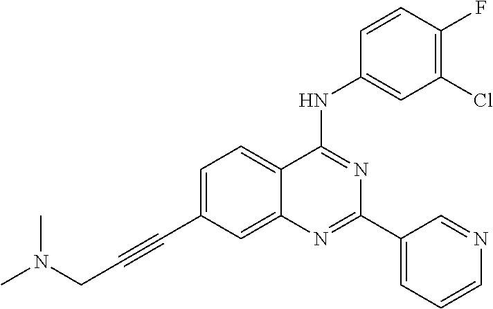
C1=C(C#CCN(C)C)C=C2C(=C1)C(NC1=CC(Cl)=C(F)C=C1)=NC(C1=CC=CN=C1)=N2
